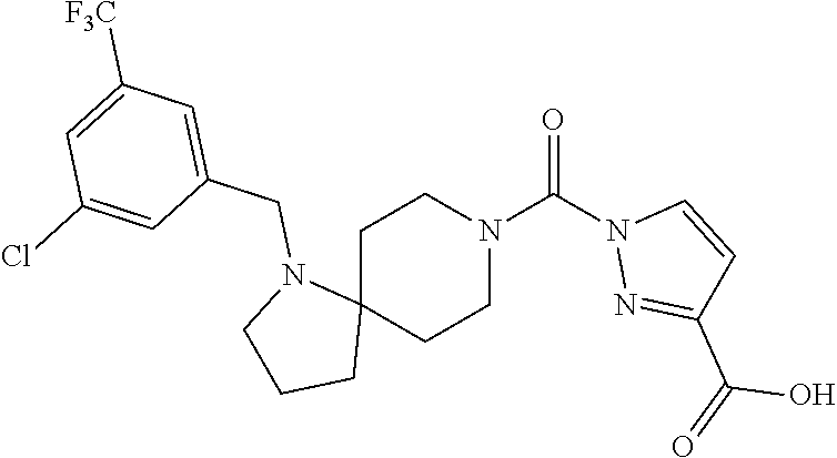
C1C2(CCN(C(N3N=C(C(O)=O)C=C3)=O)C1)N(CC1=CC([F3C])=CC(Cl)=C1)CCC2
